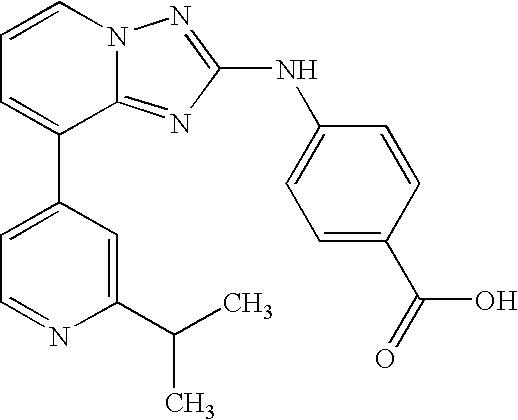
C1=CC=C(C2=CC=NC(C(C)C)=C2)C2=NC(NC3=CC=C(C(=O)O)C=C3)=NN12
